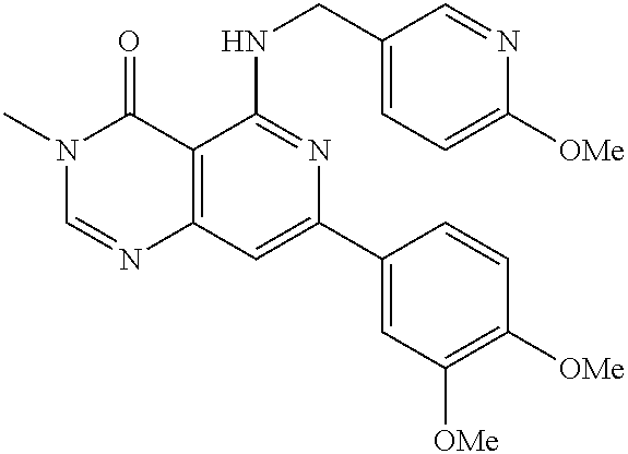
C12=C(C=C(C3=CC([OMe])=C([OMe])C=C3)N=C1NCC1=CC=C([OMe])N=C1)N=CN(C)C2=O
